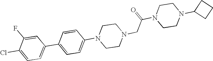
C1=CC(N2CCN(CC(N3CCN(C4CCC4)CC3)=O)CC2)=CC=C1C1=CC=C(Cl)C(F)=C1
